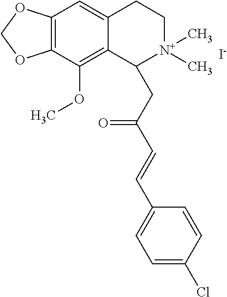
[I-].C12=C(C(OC)=C3C(=C1)CC[N+](C)(C)C3CC(C=CC1=CC=C(Cl)C=C1)=O)OCO2
